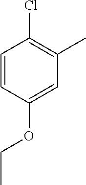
C1=CC(OCC)=CC(C)=C1Cl
